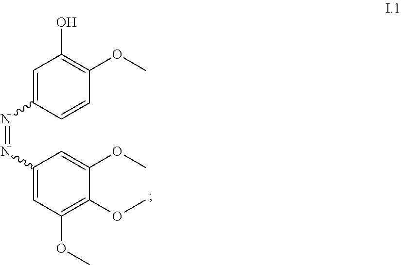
C1=C(N=NC2=CC(OC)=C(OC)C(OC)=C2)C=CC(OC)=C1O
